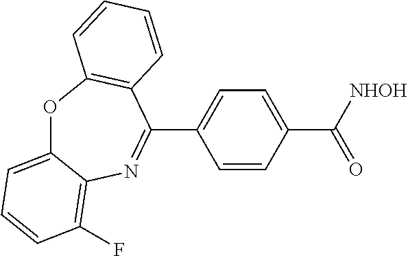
O1C2=CC=CC(F)=C2N=C(C2=CC=C(C([NHOH])=O)C=C2)C2=C1C=CC=C2
